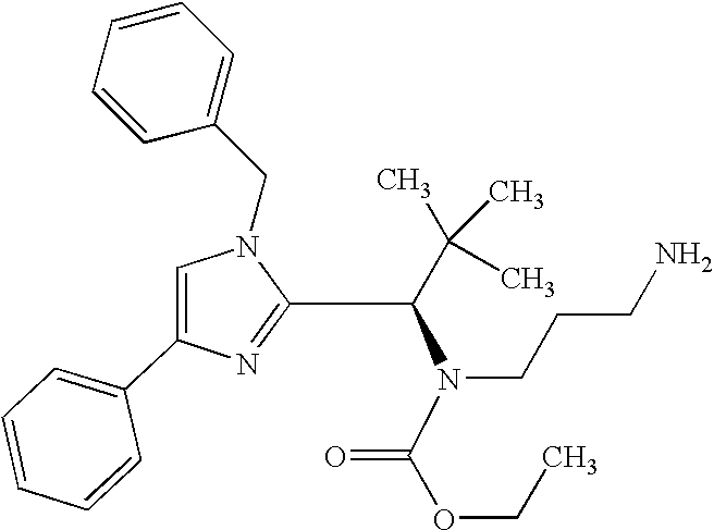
C1=C(C2=CC=CC=C2)N=C(C(C(C)(C)C)N(C(OCC)=O)CCCN)N1CC1=CC=CC=C1
